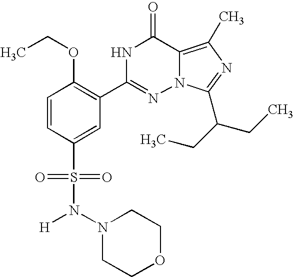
C1=CC(S(=O)(=O)N([H])N2CCOCC2)=CC(C2=NN3C(=C(C)N=C3C(CC)CC)C(=O)N2)=C1OCC
